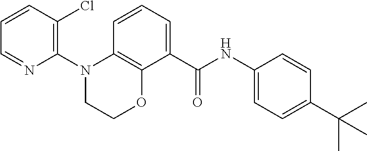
C1(NC(C2=CC=CC3=C2OCCN3C2=C(Cl)C=CC=N2)=O)=CC=C(C(C)(C)C)C=C1
